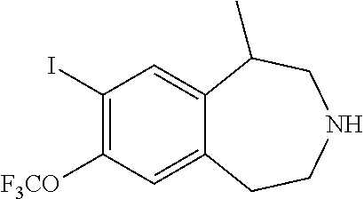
C1(I)=C([F3CO])C=C2C(=C1)C(C)CNCC2
